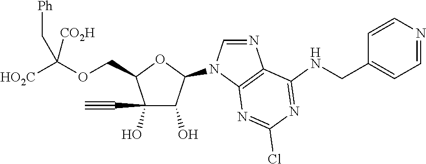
C(C1C(O)(C#C)C(O)C(N2C=NC3=C2N=C(Cl)N=C3NCC2=CC=NC=C2)O1)OC([HO2C])([CO2H])C[Ph]
